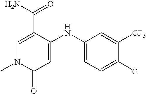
C1(C(=O)N)=CN(C)C(=O)C=C1NC1=CC=C(Cl)C([CF3])=C1
